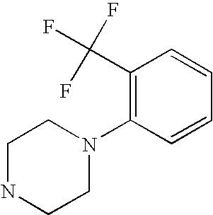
C1NCCN(C2=C(C(F)(F)F)C=CC=C2)C1
